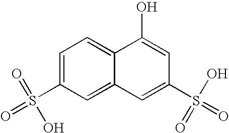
C1=C(S(=O)(O)=O)C=C2C(=C1)C(O)=CC(S(O)(=O)=O)=C2
